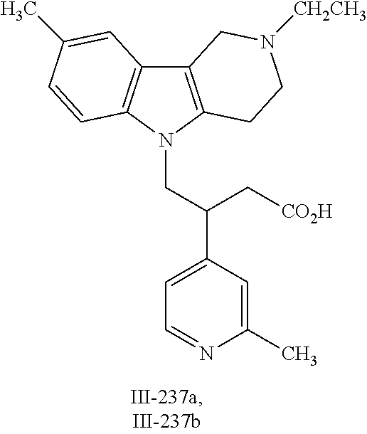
C12=C(N(CC(C3=CC=NC(C)=C3)C[CO2H])C3=C1C=C(C)C=C3)CCN([CH2CH3])C2
